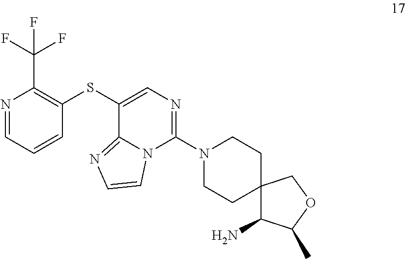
N1=CC=CC(SC2=CN=C(N3CCC4(CC3)C(N)C(C)OC4)N3C2=NC=C3)=C1C(F)(F)F
